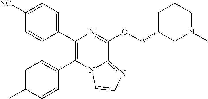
C1([NC])=CC=C(C2=C(C3=CC=C(C)C=C3)N3C(=NC=C3)C(OCC3CCCN(C)C3)=N2)C=C1
